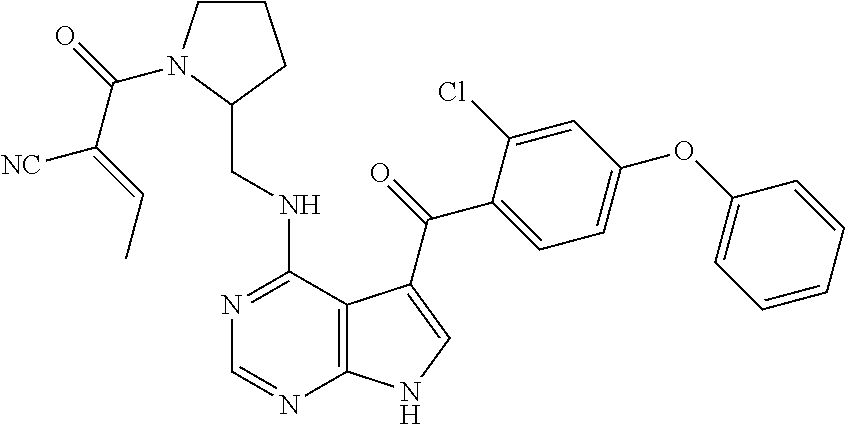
C(C1CCCN1C(=O)C(=CC)[NC])NC1=NC=NC2=C1C(C(=O)C1=CC=C(OC3=CC=CC=C3)C=C1Cl)=CN2
